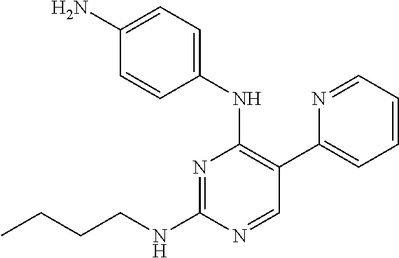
N1=C(NCCCC)N=CC(C2=CC=CC=N2)=C1NC1=CC=C(N)C=C1
